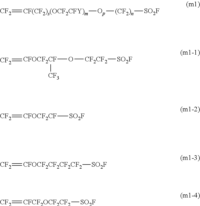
[CF2]=[CF(CF2)s(OCF2CFY)m][Op][(CF2)n][SO2F].[CF2]=[CFOCF2CF](O[CF2CF2][SO2F])[CF3].[CF2]=[CFOCF2CF][SO2F].[CF2]=[CFOCF2CF2CF2CF2][SO2F].[CF2]=[CFCF2OCF2CF2][SO2F]
